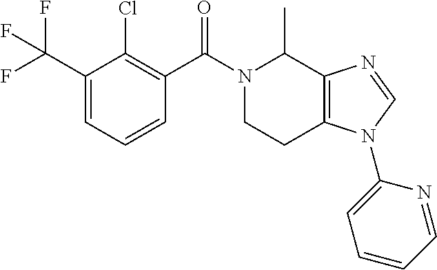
C1(C(F)(F)F)=CC=CC(C(N2CCC3=C(C2C)N=CN3C2=CC=CC=N2)=O)=C1Cl
